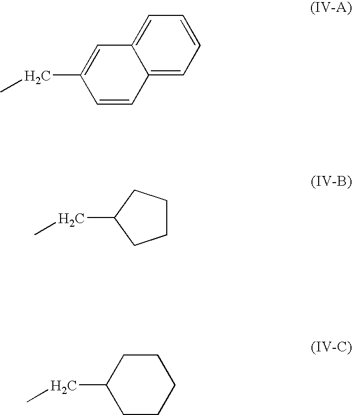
C1=CC2=CC=CC=C2C=C1CC.C1CCC(CC)C1.C1CCCCC1CC
